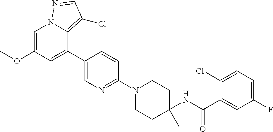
C1=C(OC)C=C(C2=CN=C(N3CCC(NC(C4=CC(F)=CC=C4Cl)=O)(C)CC3)C=C2)C2=C(Cl)C=NN12
